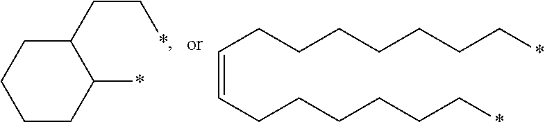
C1(*)C(CC*)CCCC1.C(=CCCCCCC*)CCCCCCC*
